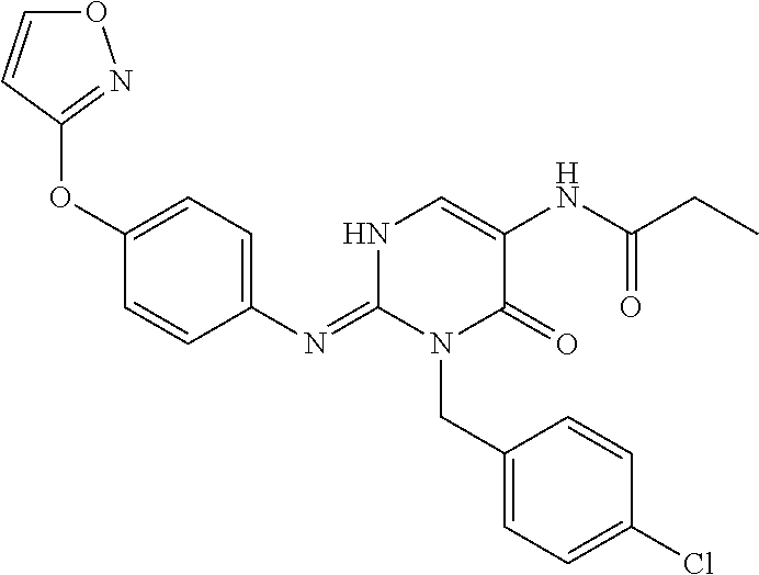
C1(N=C2N(CC3=CC=C(Cl)C=C3)C(=O)C(NC(CC)=O)=CN2)=CC=C(OC2=NOC=C2)C=C1
